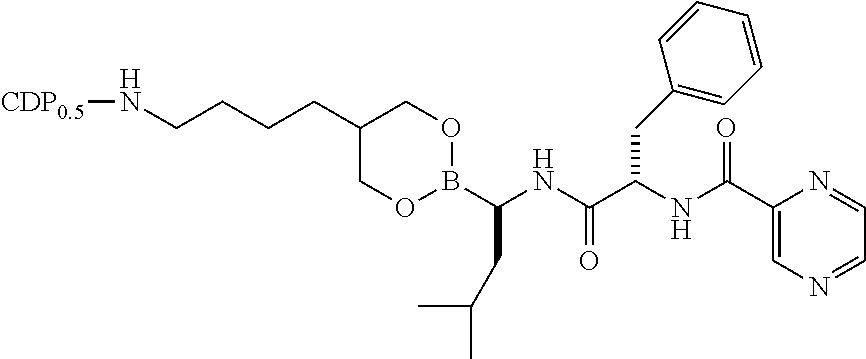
[CDP0.5]NCCCCC1COB(C(NC(C(NC(C2=CN=CC=N2)=O)CC2=CC=CC=C2)=O)CC(C)C)OC1
